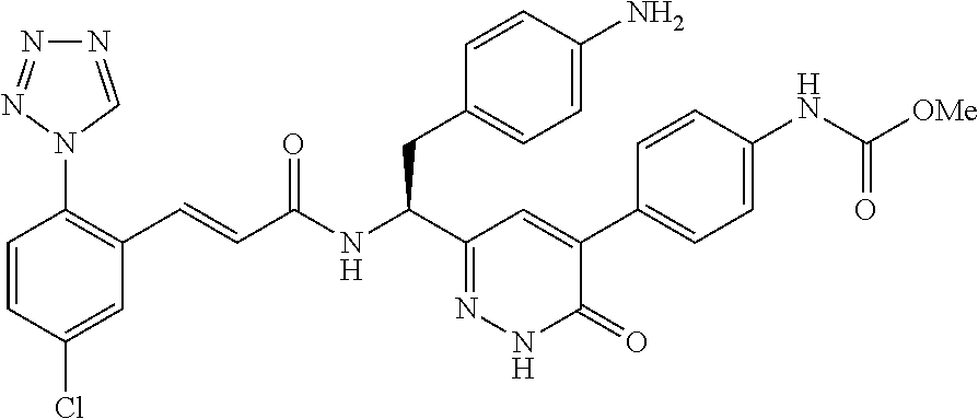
C1=C(Cl)C=CC(N2C=NN=N2)=C1C=CC(=O)NC(C1=NNC(=O)C(C2=CC=C(NC(=O)[OMe])C=C2)=C1)CC1=CC=C(N)C=C1
